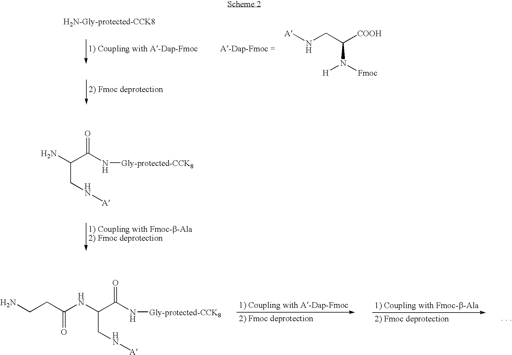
[A]NCC([COOH])N([H])[Fmoc].[H2N-Gly-protected-CCK8].NC(C(N[Gly-protected-CCK8])=O)CN[A].NCCC(NC(C(N[Gly-protected-CCK8])=O)CN[A])=O
